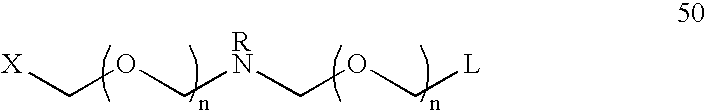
[X]COC[RN]COC[L]
